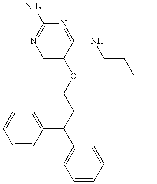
C1=CC(C(CCOC2=CN=C(N)N=C2NCCCC)C2=CC=CC=C2)=CC=C1
